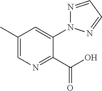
C1(C)=CN=C(C(O)=O)C(N2N=CC=N2)=C1
